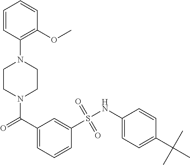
N1(C(C2=CC=CC(S(NC3=CC=C(C(C)(C)C)C=C3)(=O)=O)=C2)=O)CCN(C2=C(OC)C=CC=C2)CC1
